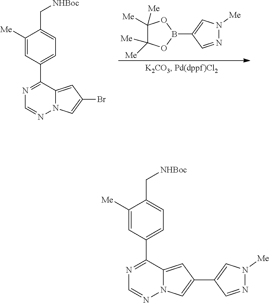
C1([Me])=CC(C2=NC=NN3C2=CC(C2=CN([Me])N=C2)=C3)=CC=C1C[NHBoc].C1([Me])=CC(C2=NC=NN3C2=CC(Br)=C3)=CC=C1C[NHBoc].C1([Me])([Me])C([Me])([Me])OB(C2=CN([Me])N=C2)O1
